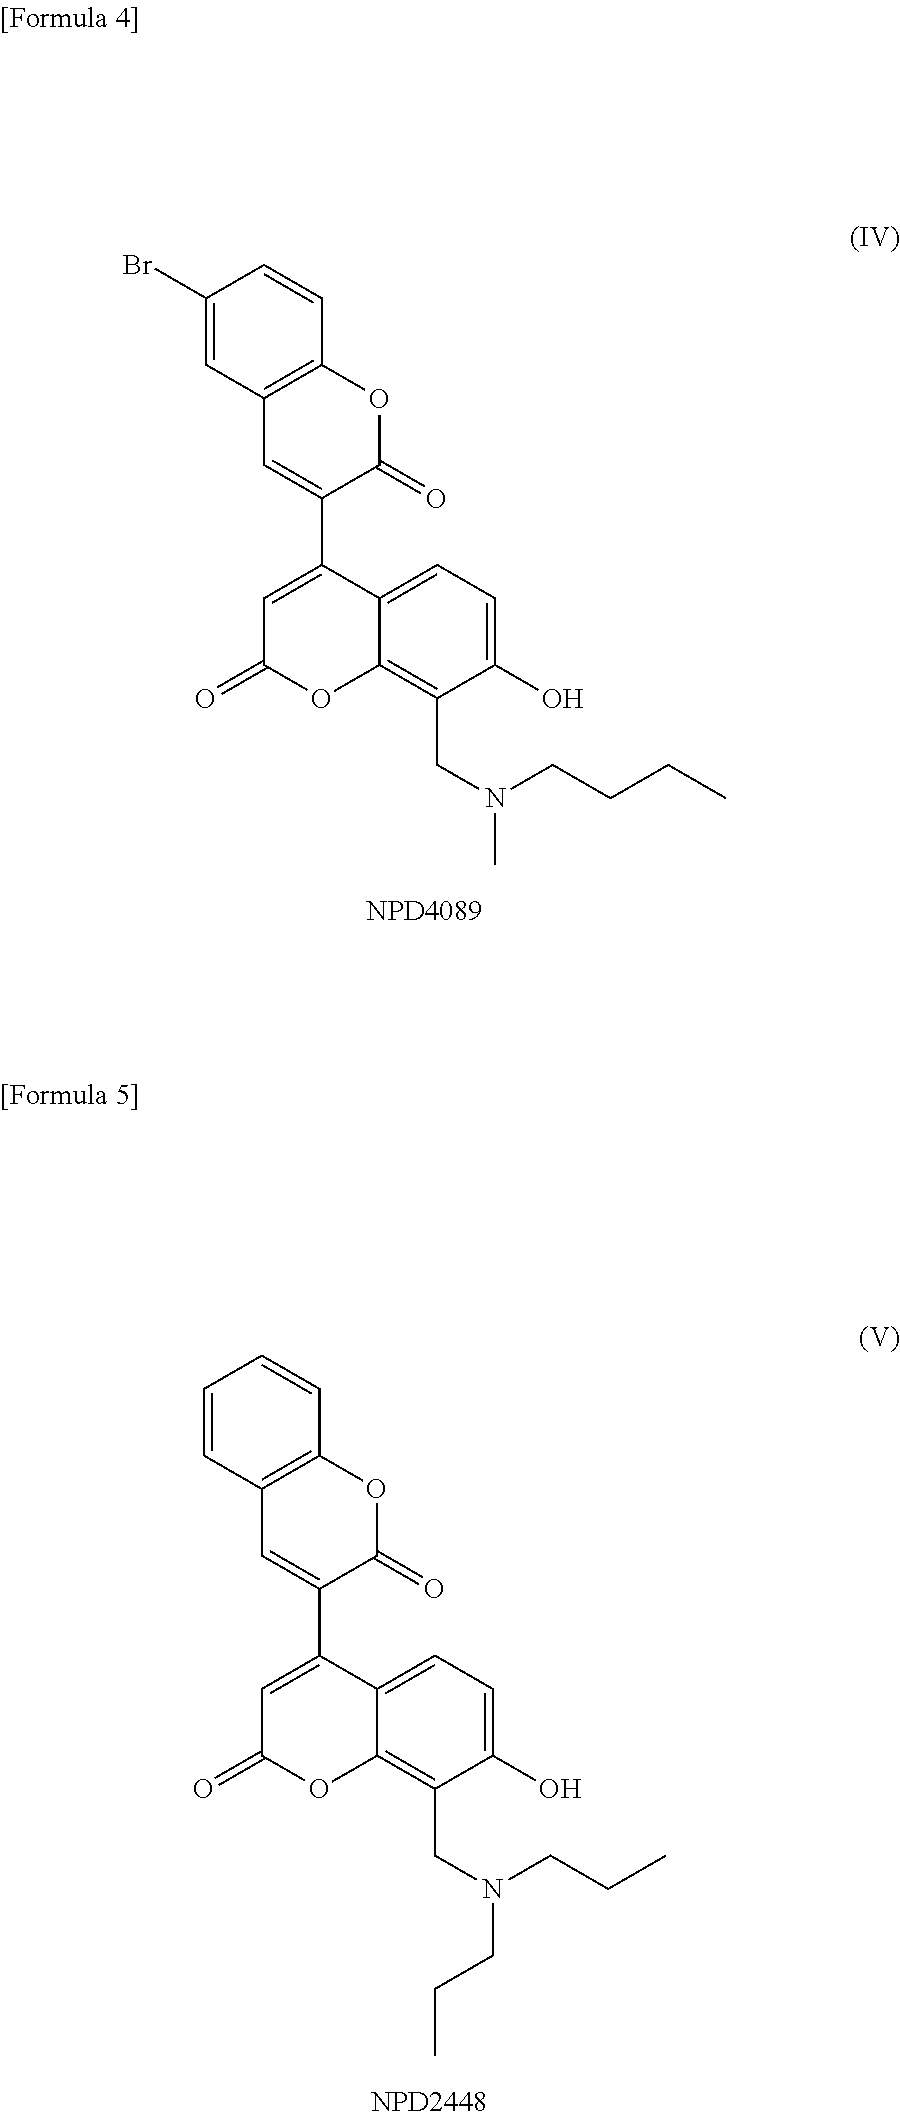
C1(Br)=CC2=C(C=C1)OC(=O)C(C1=CC(=O)OC3=C(CN(CCCC)C)C(O)=CC=C13)=C2.C1=CC2=C(C=C1)OC(=O)C(C1=CC(=O)OC3=C(CN(CCC)CCC)C(O)=CC=C13)=C2
